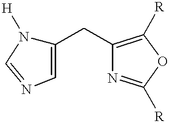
C1(CC2=C([R])OC([R])=N2)=CN=CN1[H]
